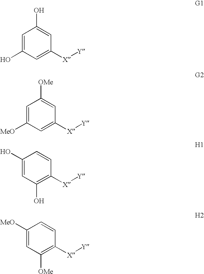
C1=C(O)C=C([X][Y])C=C1O.C1=C([MeO])C=C([X][Y])C=C1[OMe].C1(O)=CC(O)=C([X][Y])C=C1.C1([MeO])=CC([OMe])=C([X][Y])C=C1
